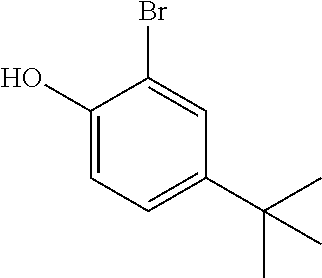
C1(O)=CC=C(C(C)(C)C)C=C1Br
